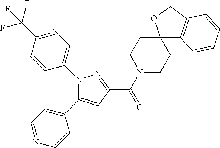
C1(C(N2CCC3(CC2)C2=C(CO3)C=CC=C2)=O)=NN(C2=CN=C(C(F)(F)F)C=C2)C(C2=CC=NC=C2)=C1
